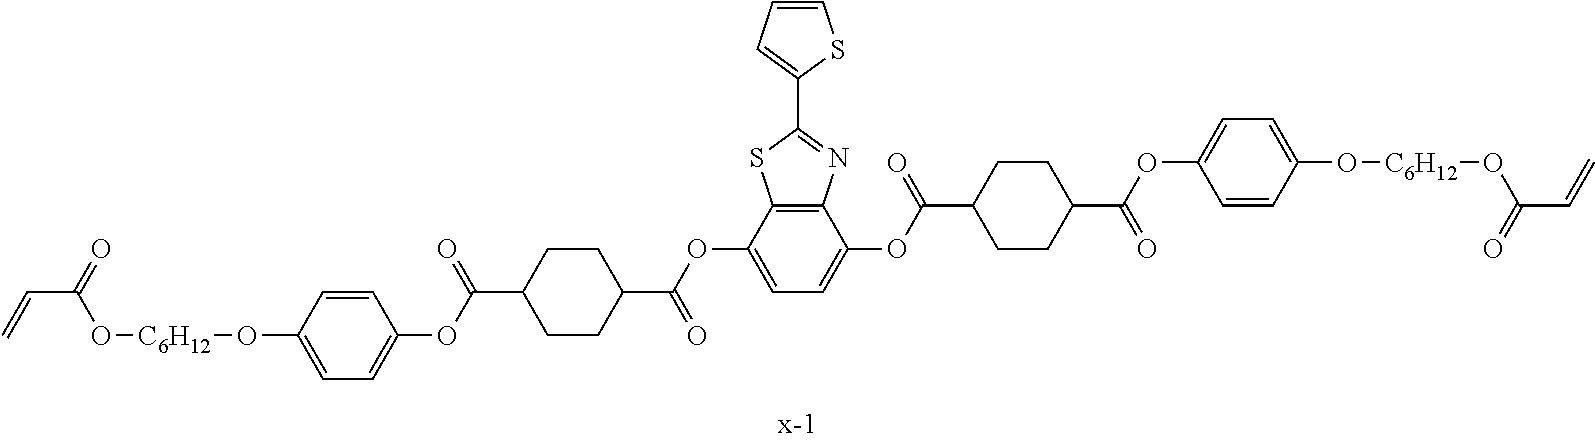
C=CC(O[C6H12]OC1=CC=C(OC(C2CCC(C(OC3=CC=C(OC(C4CCC(C(OC5=CC=C(O[C6H12]OC(C=C)=O)C=C5)=O)CC4)=O)C4=C3SC(C3=CC=CS3)=N4)=O)CC2)=O)C=C1)=O
